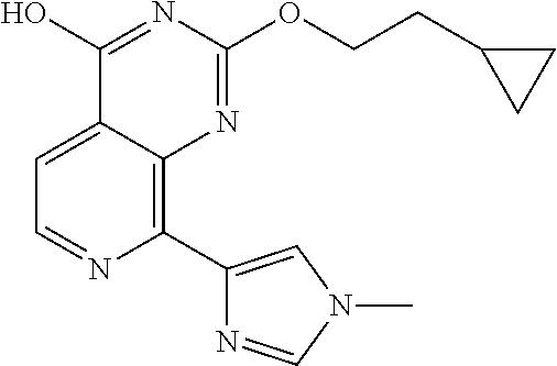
C1(C2=CN(C)C=N2)=C2C(=CC=N1)C(O)=NC(OCCC1CC1)=N2
